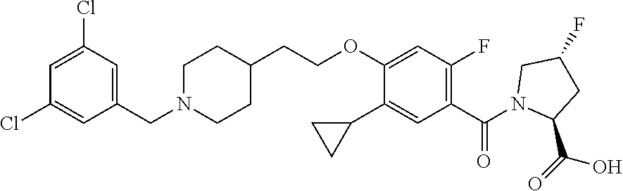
C(COC1=CC(F)=C(C(=O)N2CC(F)CC2C(O)=O)C=C1C1CC1)C1CCN(CC2=CC(Cl)=CC(Cl)=C2)CC1
